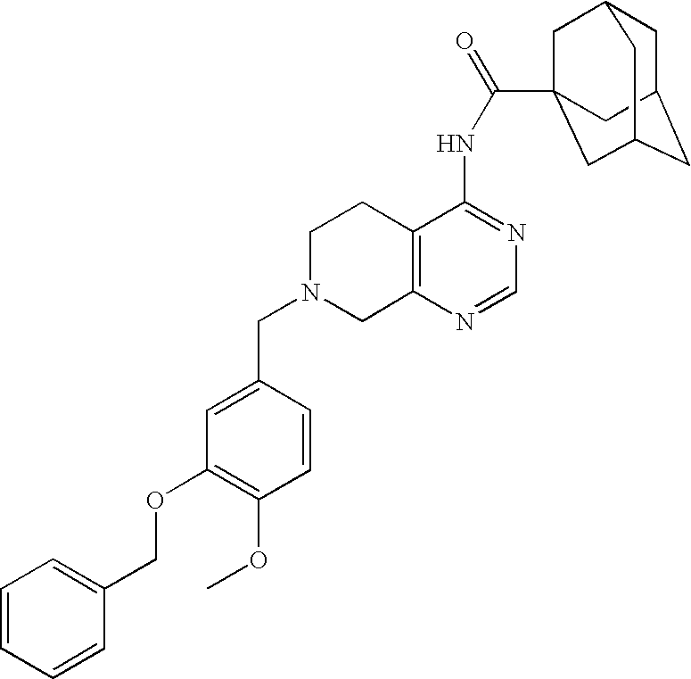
C1N(CC2=CC(OCC3=CC=CC=C3)=C(OC)C=C2)CC2=C(C1)C(NC(=O)C13CC4CC(CC(C1)C4)C3)=NC=N2
